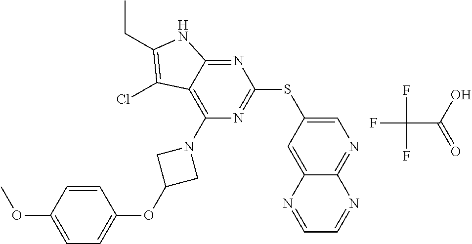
FC(C(=O)O)(F)F.C1=C(SC2=NC(N3CC(OC4=CC=C(OC)C=C4)C3)=C3C(=N2)NC(CC)=C3Cl)C=C2C(=N1)N=CC=N2
